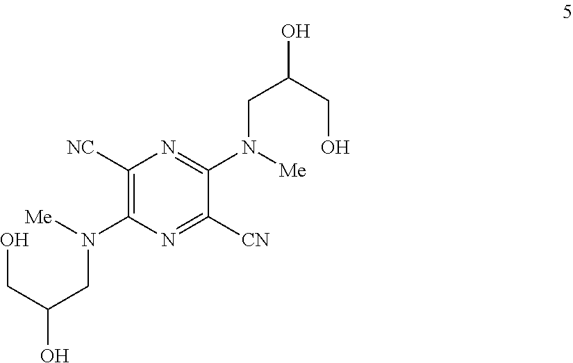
[NC]C1=C(N(CC(CO)O)[Me])N=C([CN])C(N(CC(CO)O)[Me])=N1
